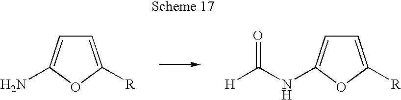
C1=C([R])OC(N)=C1.C1=C([R])OC(NC(=O)[H])=C1
